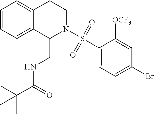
C1=CC=C2C(=C1)CCN(S(C1=CC=C(Br)C=C1[OCF3])(=O)=O)C2CNC(C(C)(C)C)=O
